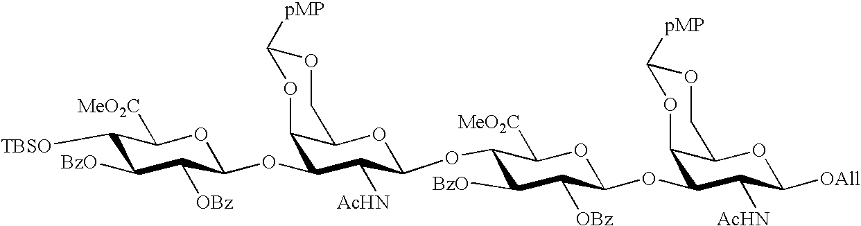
C1([TBSO])C([BzO])C([OBz])C(OC2C3C(OC(OC4C([BzO])C([OBz])C(OC5C6C(OC([OAll])C5[AcHN])COC([pMP])O6)OC4[MeO2C])C2[AcHN])COC([pMP])O3)OC1[MeO2C]
